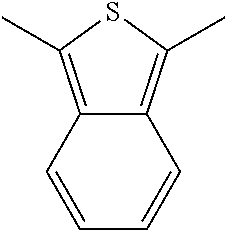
C12=C(C)SC(C)=C1C=CC=C2
